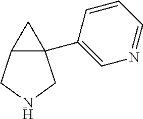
C1(C23C(CNC2)C3)=CN=CC=C1
